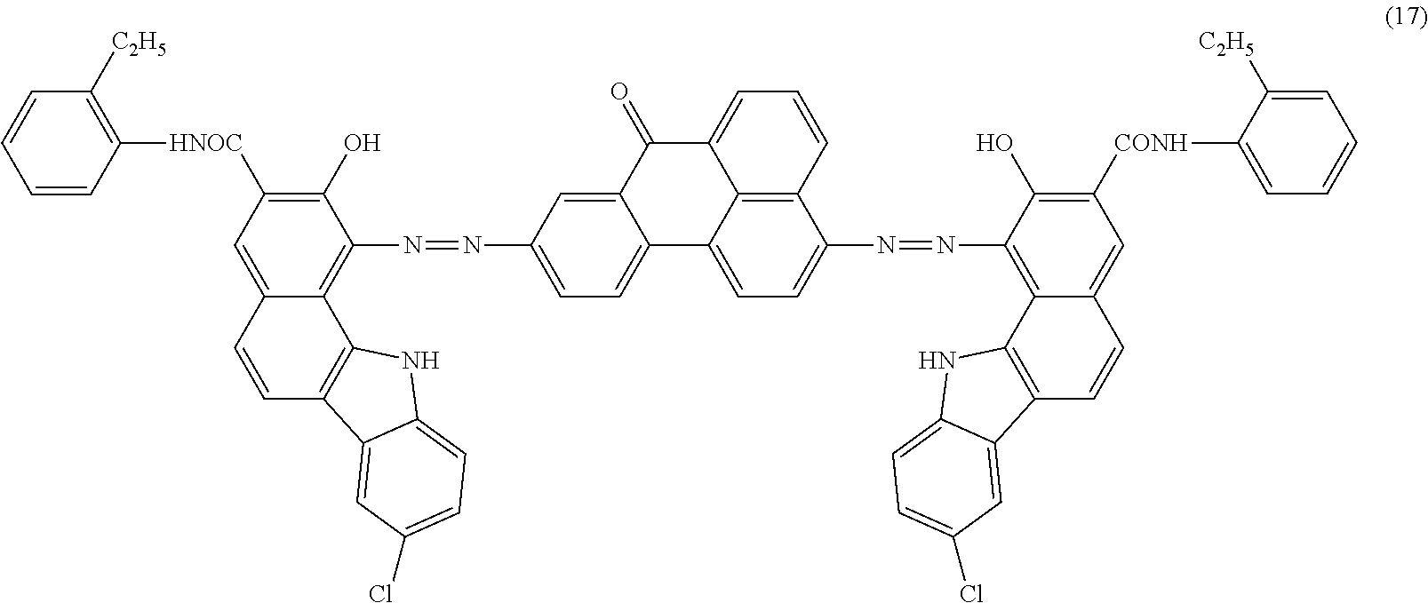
C12=C3C(=CC=C1N=NC1=C4C(=CC([CONH]C5=CC=CC=C5[C2H5])=C1O)C=CC1=C4NC4=CC=C(Cl)C=C14)C1=CC=C(N=NC4=C5C(=CC([HNOC]C6=C([C2H5])C=CC=C6)=C4O)C=CC4=C5NC5=CC=C(Cl)C=C45)C=C1C(=O)C3=CC=C2
